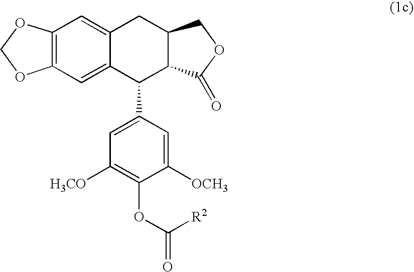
C12=C(C=C3C(=C1)CC1C(C3C3=CC([H3CO])=C(OC(=O)[R2])C([OCH3])=C3)C(=O)OC1)OCO2
